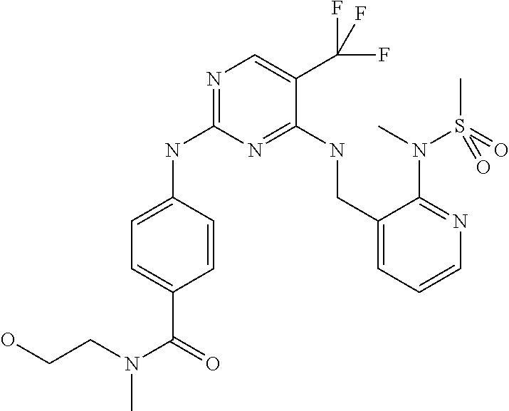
N(C1=NC=C(C(F)(F)F)C(NCC2=CC=CN=C2N(S(=O)(C)=O)C)=N1)C1=CC=C(C(=O)N(CCO)C)C=C1
